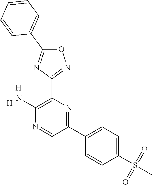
C1(C2=NC(C3=NOC(C4=CC=CC=C4)=N3)=C(N)N=C2)=CC=C(S(=O)(=O)C)C=C1.[H].[H]
